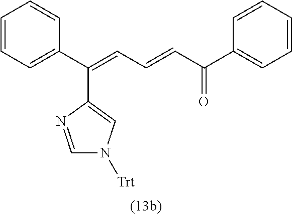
C1=CC=CC=C1C(=CC=CC(C1=CC=CC=C1)=O)C1=CN([Trt])C=N1
